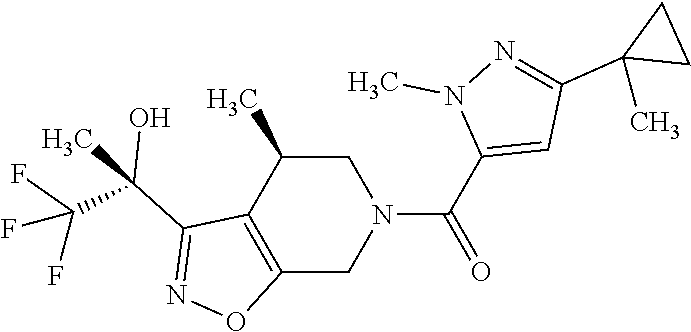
C12=C(C(C)CN(C(C3=CC(C4(C)CC4)=NN3C)=O)C1)C(C(C)(C(F)(F)F)O)=NO2
